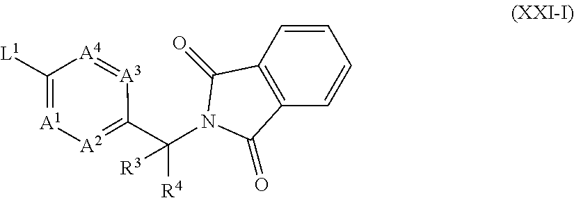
[A2]1=C(C([R4])([R3])N2C(=O)C3=C(C=CC=C3)C2=O)[A3]=[A4]C([L1])=[A1]1
